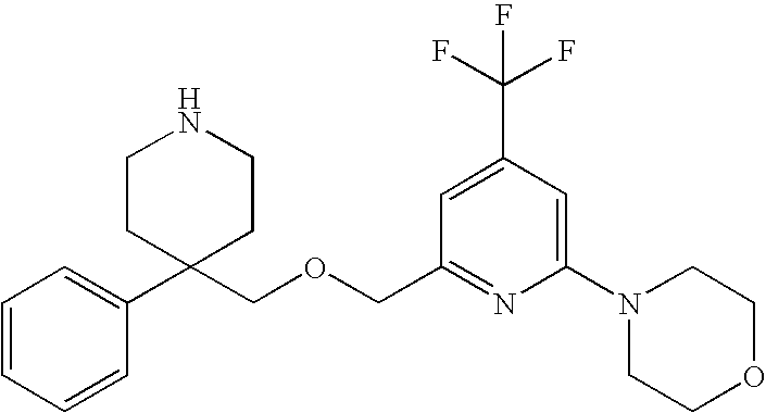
C1=CC=CC(C2(COCC3=NC(N4CCOCC4)=CC(C(F)(F)F)=C3)CCNCC2)=C1
